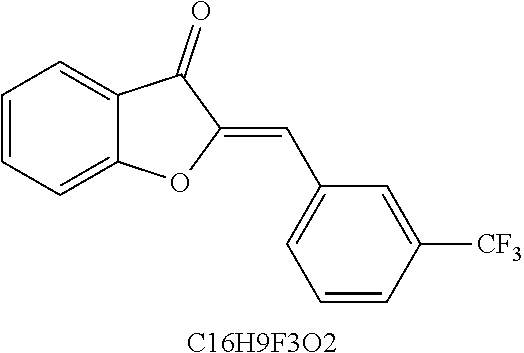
C1=CC=C2C(=C1)C(=O)C(=CC1=CC=CC([CF3])=C1)O2.[C16H9F3O2]
